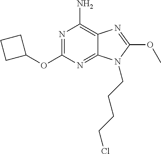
N1=C(OC2CCC2)N=C2C(=C1N)N=C(OC)N2CCCCCl
